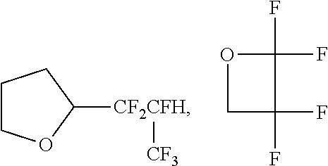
C1COC([CF2CFH][CF3])C1.O1C(F)(F)C(F)(F)C1
